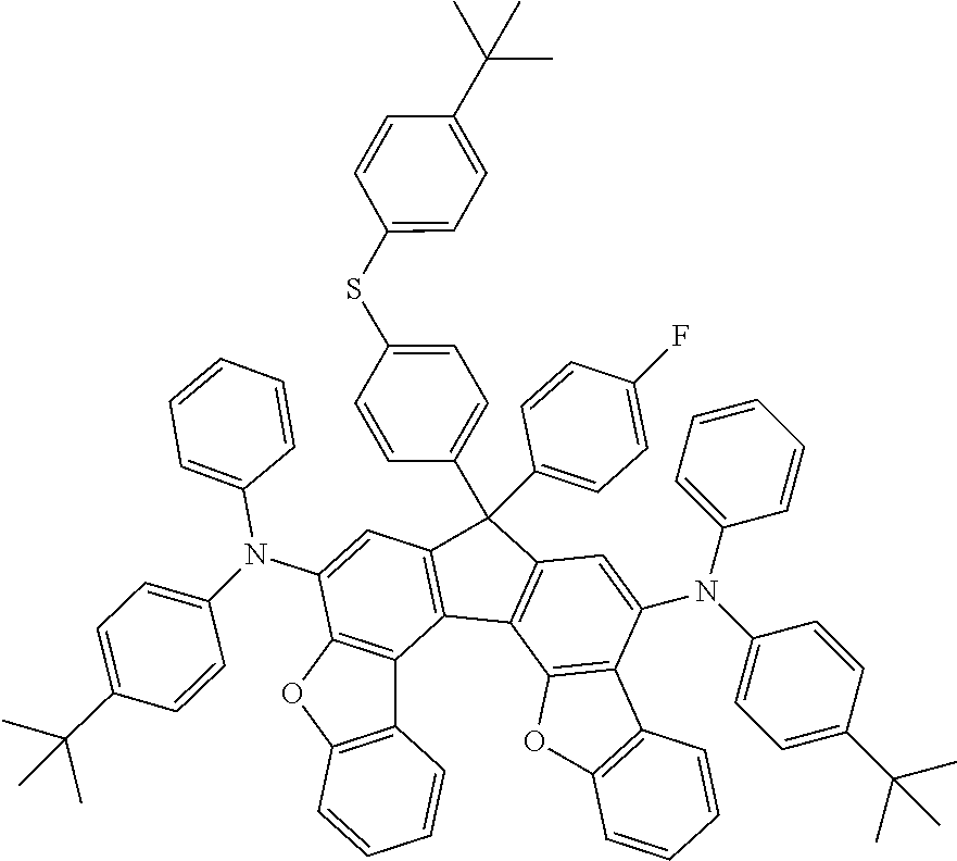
C1=CC(N(C2=CC=C(C(C)(C)C)C=C2)C2=CC3=C(C4=C(C3(C3=CC=C(SC5=CC=C(C(C)(C)C)C=C5)C=C3)C3=CC=C(F)C=C3)C=C(N(C3=CC=CC=C3)C3=CC=C(C(C)(C)C)C=C3)C3=C4OC4=C3C=CC=C4)C3=C2OC2=C3C=CC=C2)=CC=C1
